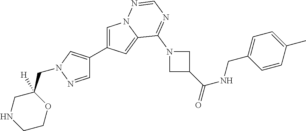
C1=C(C2=CN(CC3([H])CNCCO3)N=C2)C=C2N1N=CN=C2N1CC(C(NCC2=CC=C(C)C=C2)=O)C1
